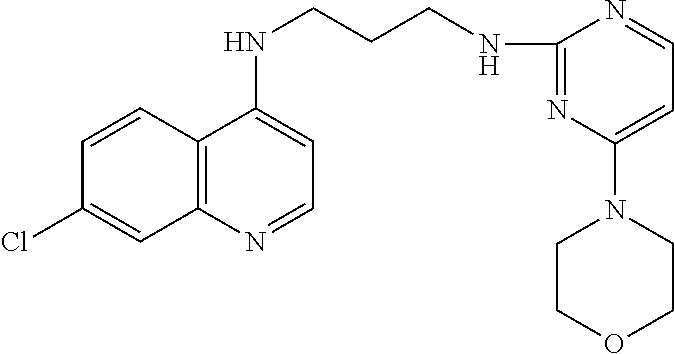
C12=C(N=CC=C1NCCCNC1=NC(N3CCOCC3)=CC=N1)C=C(Cl)C=C2
